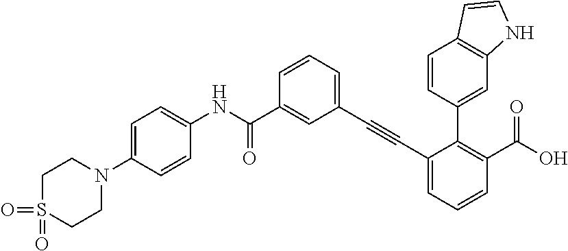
C1(C#CC2=CC=CC(C(NC3=CC=C(N4CCS(=O)(=O)CC4)C=C3)=O)=C2)=CC=CC(C(O)=O)=C1C1=CC2=C(C=C1)C=CN2
